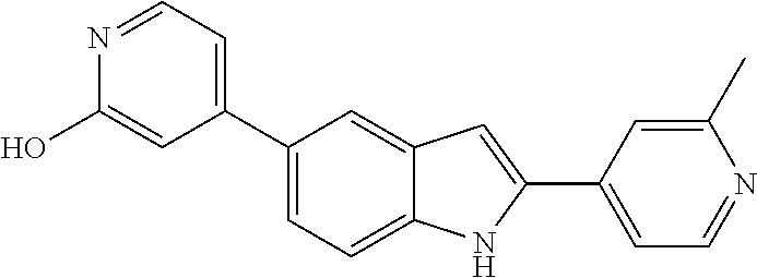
N1=CC=C(C2=CC=C3C(=C2)C=C(C2=CC=NC(C)=C2)N3)C=C1O
